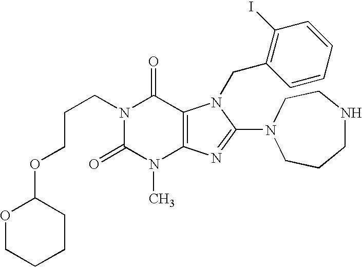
C(N1C(=O)N(C)C2=C(C1=O)N(CC1=C(I)C=CC=C1)C(N1CCCNCC1)=N2)CCOC1OCCCC1
